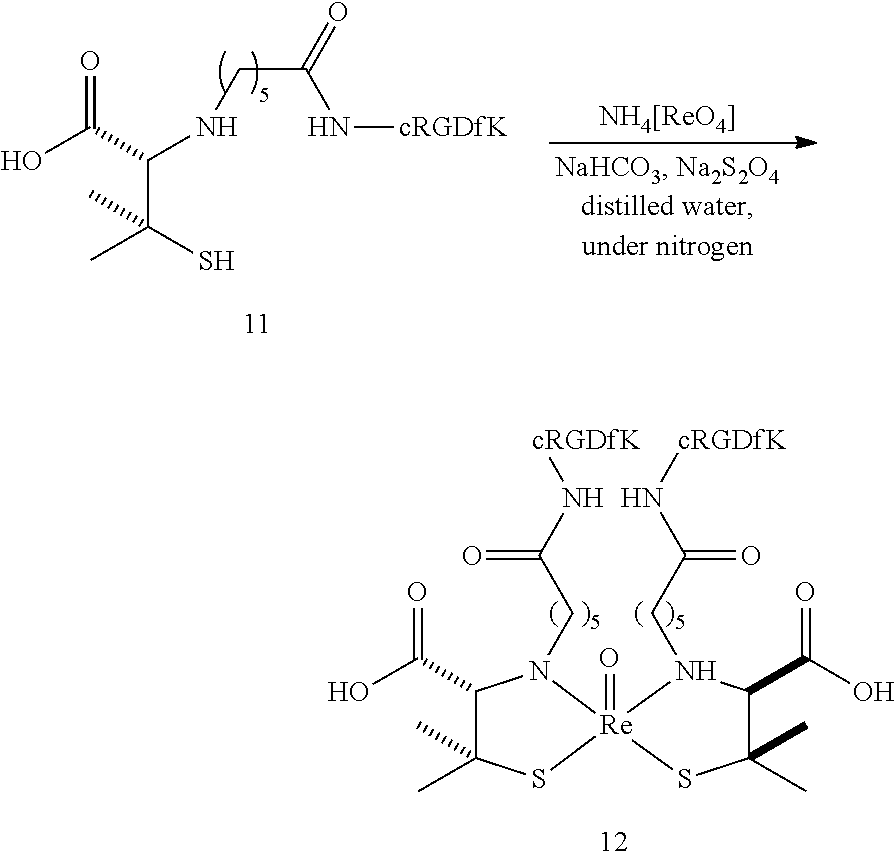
OC(C(NCC(=O)N[cRGDfK])C(C)(S)C)=O.[NH4[ReO4]].C1(C(O)=O)C(C)(C)S[Re]2(=O)(N1CC(N[cRGDfK])=O)SC(C)(C)C(C(O)=O)N2CC(N[cRGDfK])=O
